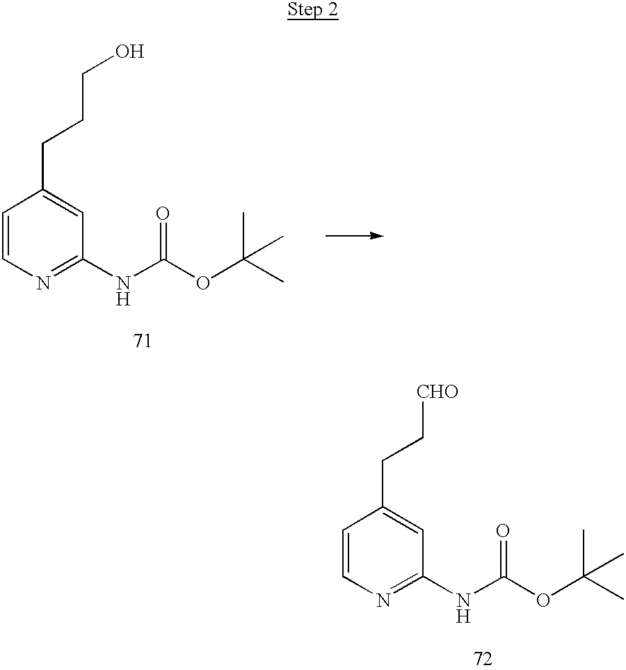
C1=CN=C(NC(OC(C)(C)C)=O)C=C1CC[CHO].C1=CN=C(NC(OC(C)(C)C)=O)C=C1CCCO
